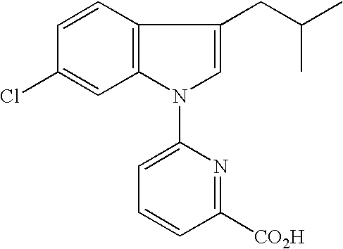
C12=C(C=CC(Cl)=C1)C(CC(C)C)=CN2C1=CC=CC([CO2H])=N1
